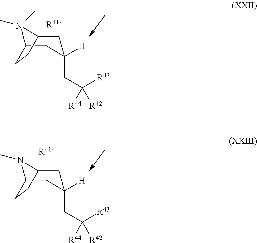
[N+]1(C)(C)C2CC([H])(CC([R43])([R44])[R42])CC1CC2.[R41-].N1(C)C2CC([H])(CC([R43])([R44])[R42])CC1CC2.[R41-]
